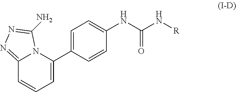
C1=C(C2=CC=CC3=NN=C(N)N23)C=CC(NC(N[R])=O)=C1
